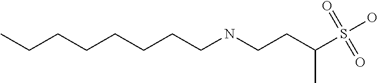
N(CCC(S(O)(=O)=O)C)CCCCCCCC
